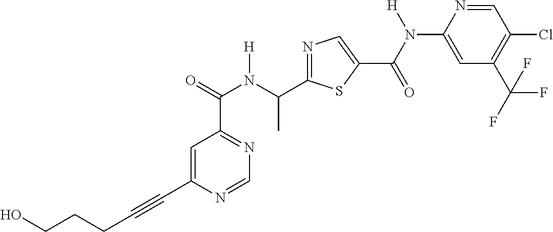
C(C1=CC(C(=O)N(C(C2=NC=C(C(N([H])C3=CC(C(F)(F)F)=C(Cl)C=N3)=O)S2)C)[H])=NC=N1)#CCCCO
